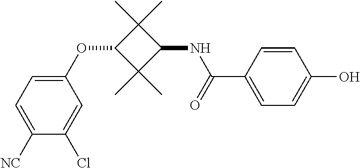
C1(OC2C(C)(C)C(NC(C3=CC=C(O)C=C3)=O)C2(C)C)=CC=C([NC])C(Cl)=C1
